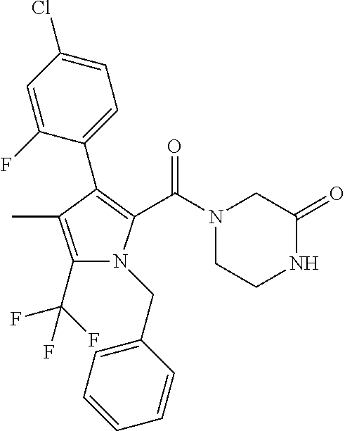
C1(C(F)(F)F)=C(C)C(C2=CC=C(Cl)C=C2F)=C(C(N2CC(=O)NCC2)=O)N1CC1=CC=CC=C1
